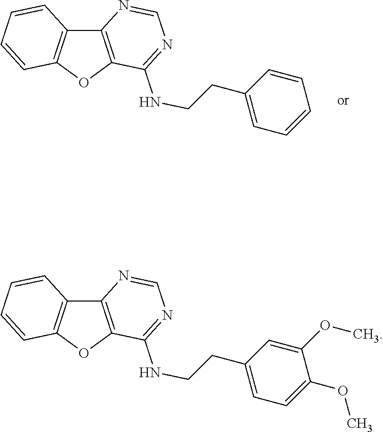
C12=C(OC3=C1N=CN=C3NCCC1=CC=C(OC)C(OC)=C1)C=CC=C2.C12=C(OC3=C1N=CN=C3NCCC1=CC=CC=C1)C=CC=C2
